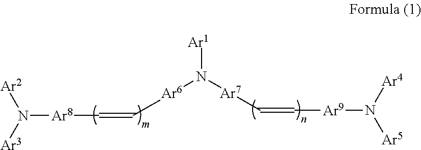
N([Ar8]C=C[Ar6]N([Ar7]C=C[Ar9]N([Ar4])[Ar5])[Ar1])([Ar3])[Ar2]
